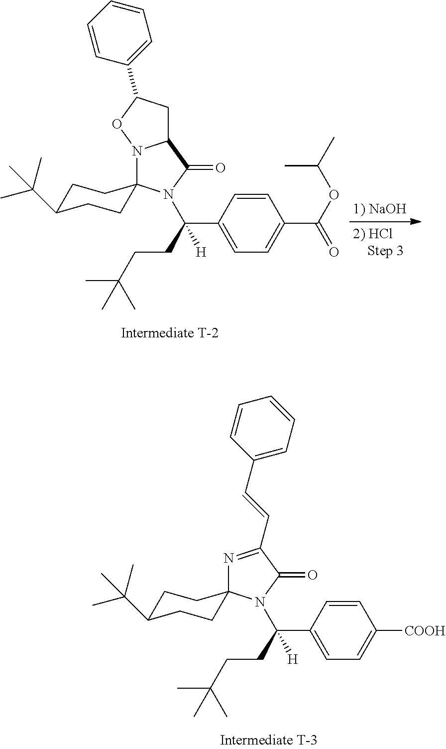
N1=C(C=CC2=CC=CC=C2)C(=O)N(C(C2=CC=C([COOH])C=C2)([H])CCC(C)(C)C)C12CCC(C(C)(C)C)CC2.N12C(C(=O)N(C(C3=CC=C(C(OC(C)C)=O)C=C3)([H])CCC(C)(C)C)C13CCC(C(C)(C)C)CC3)CC(C1=CC=CC=C1)O2
